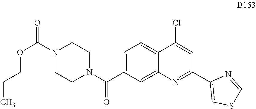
C1=C(C(N2CCN(C(=O)OCCC)CC2)=O)C=C2C(=C1)C(Cl)=CC(C1=CSC=N1)=N2
